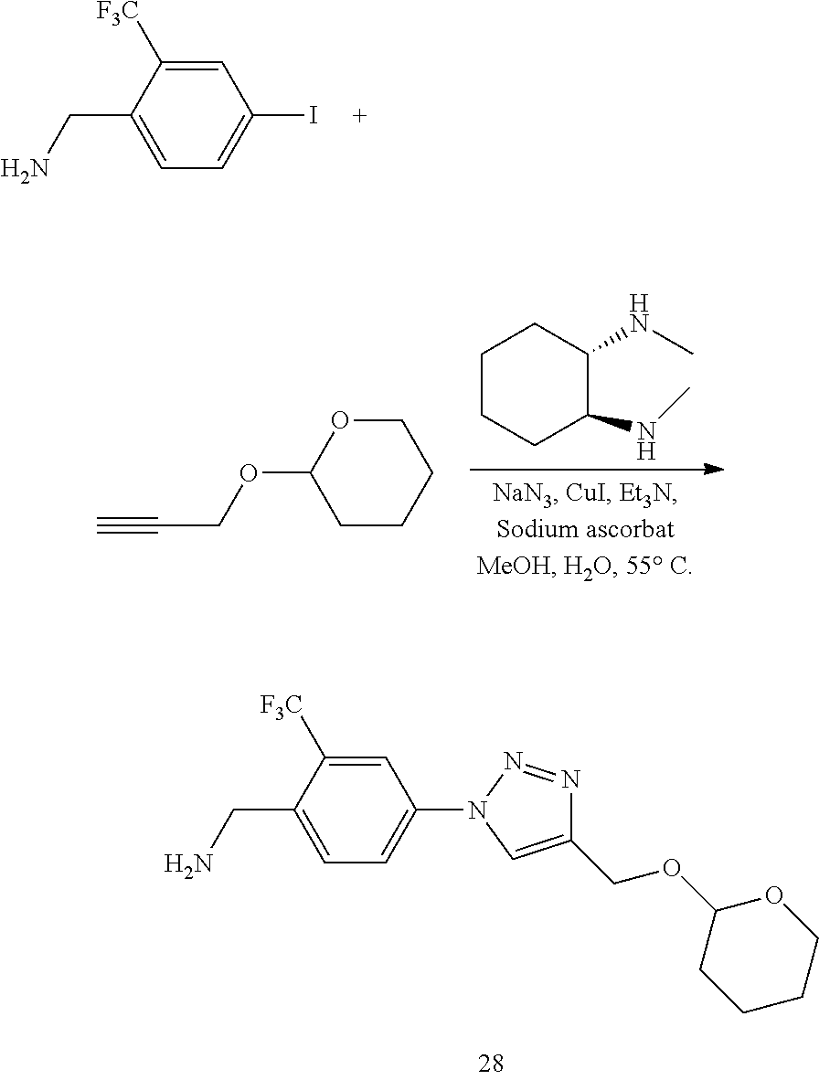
C1=C([F3C])C(CN)=CC=C1I.C1CCC(NC)C(NC)C1.C1(OCC#C)CCCCO1.C1=C([F3C])C(CN)=CC=C1N1C=C(COC2CCCCO2)N=N1
